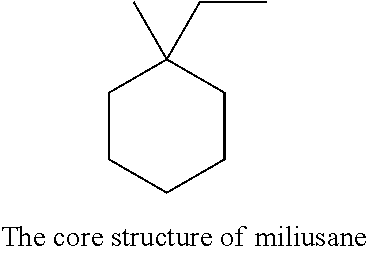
C1CCCCC1(C)CC
